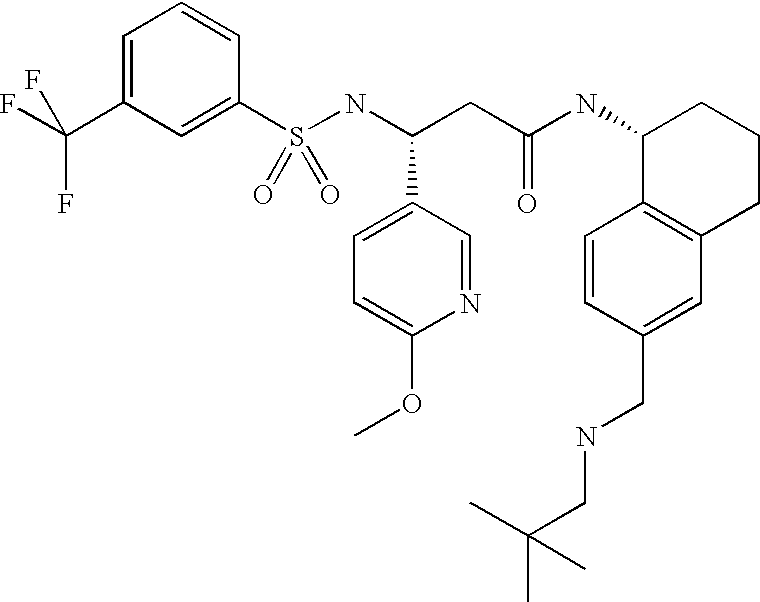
C1=C(C(F)(F)F)C=C(S(NC(CC(NC2C3=C(CCC2)C=C(CNCC(C)(C)C)C=C3)=O)C2=CC=C(OC)N=C2)(=O)=O)C=C1
